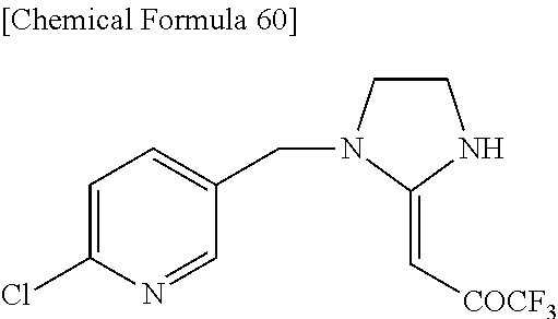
ClC1=CC=C(CN2CCNC2=C[COCF3])C=N1
